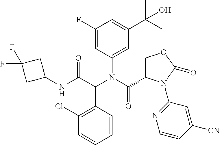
C1(NC(C(N(C(=O)C2COC(=O)N2C2=NC=CC([CN])=C2)C2=CC(C(C)(C)O)=CC(F)=C2)C2=C(Cl)C=CC=C2)=O)CC(F)(F)C1
